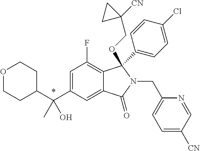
C1=C(C(C2CCOCC2)(O)C)C=C2C(=C1F)C(C1=CC=C(Cl)C=C1)(OCC1([CN])CC1)N(CC1=CC=C([CN])C=N1)C2=O
